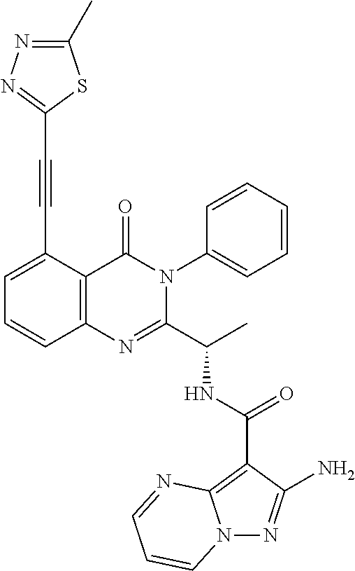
N(C(C1=NC2=C(C(=O)N1C1=CC=CC=C1)C(C#CC1=NN=C(C)S1)=CC=C2)C)C(C1=C2N(N=C1N)C=CC=N2)=O
